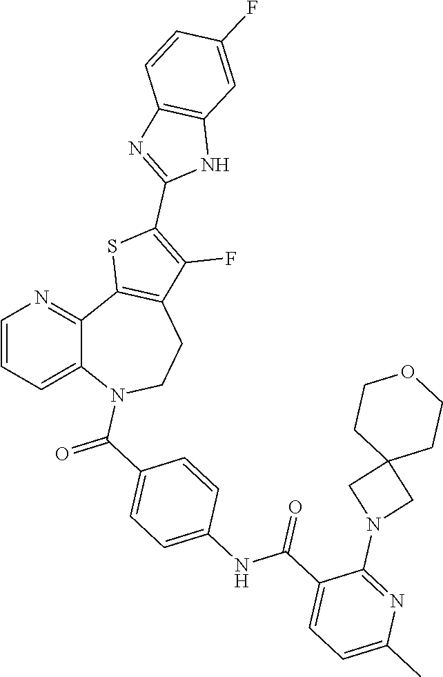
C1=CC=C2C(=N1)C1=C(CCN2C(C2=CC=C(NC(C3=CC=C(C)N=C3N3CC4(C3)CCOCC4)=O)C=C2)=O)C(F)=C(C2=NC3=C(N2)C=C(F)C=C3)S1
